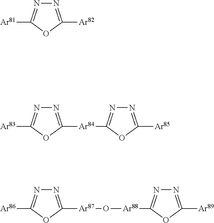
N1=C([Ar84]C2=NN=C([Ar85])O2)OC([Ar83])=N1.N1=C([Ar82])OC([Ar81])=N1.N1=C([Ar87]O[Ar88]C2=NN=C([Ar89])O2)OC([Ar86])=N1
